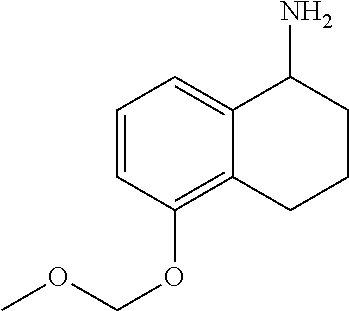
C1=CC(OCOC)=C2C(=C1)C(N)CCC2
